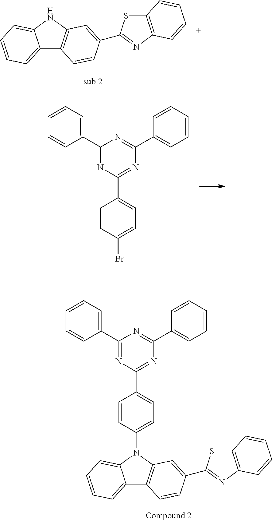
C12=CC=CC=C1NC1=C2C=CC(C2=NC3=C(S2)C=CC=C3)=C1.C1(C2=CC=CC=C2)=NC(C2=CC=C(Br)C=C2)=NC(C2=CC=CC=C2)=N1.C12=CC=CC=C1N(C1=CC=C(C3=NC(C4=CC=CC=C4)=NC(C4=CC=CC=C4)=N3)C=C1)C1=C2C=CC(C2=NC3=C(S2)C=CC=C3)=C1
